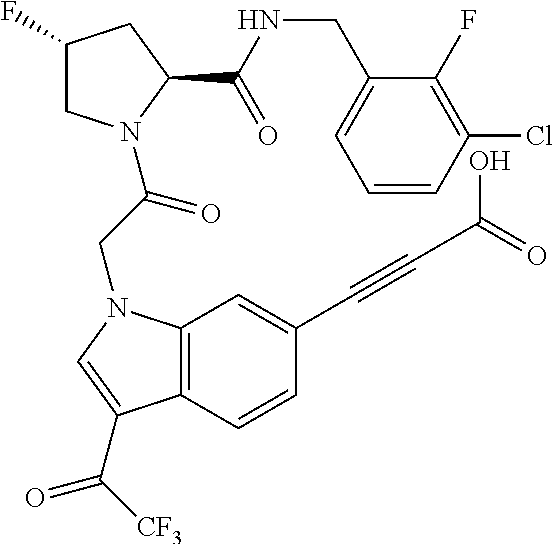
C1=CC(Cl)=C(F)C(CNC(C2CC(F)CN2C(CN2C3=C(C(C([CF3])=O)=C2)C=CC(C#CC(O)=O)=C3)=O)=O)=C1
